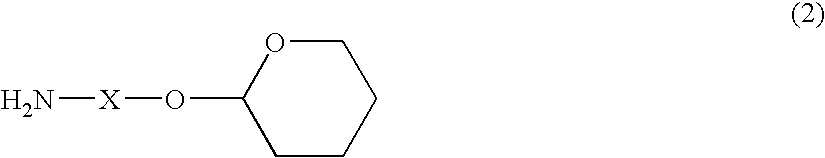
C1CCCOC1O[X]N
